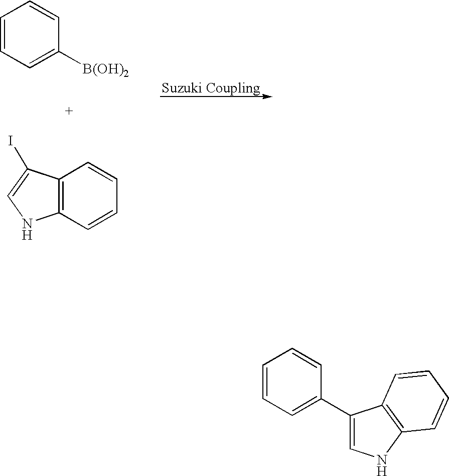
C1=CC=C([B(OH)2])C=C1.C12=C(C=CC=C1)NC=C2I.C1=CC=C(C2=CNC3=C2C=CC=C3)C=C1
